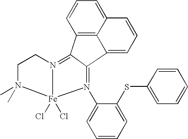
C12=C3C(=CC=C1)C=CC=C3C1=N(C3=CC=CC=C3SC3=CC=CC=C3)[Fe]3(Cl)(Cl)N(=C21)CCN3(C)C
